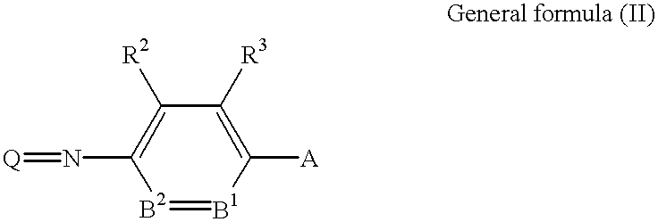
[B2]1=[B1]C([A])=C([R3])C([R2])=C1N=[Q]
